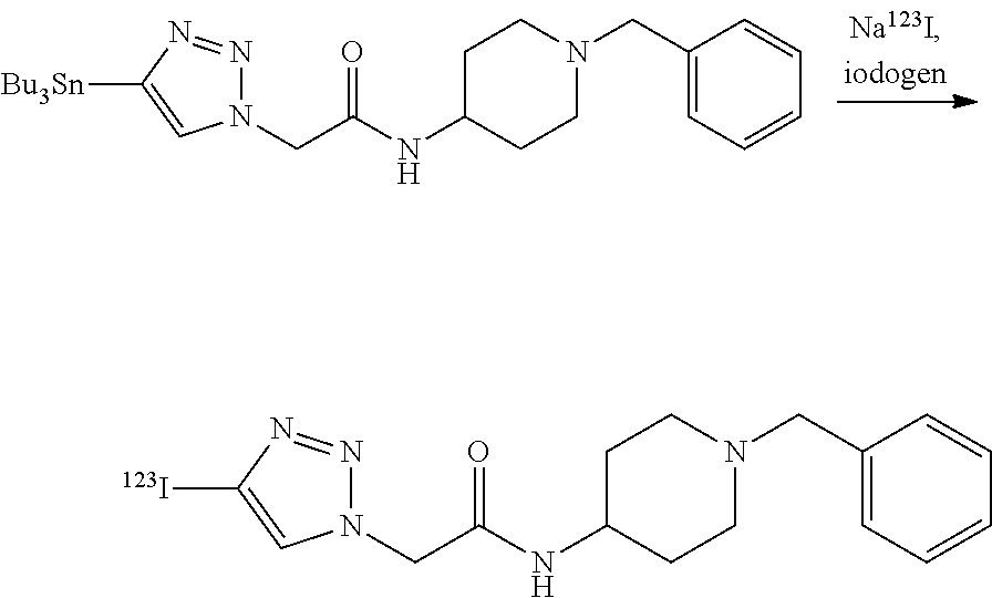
C(C(=O)NC1CCN(CC2=CC=CC=C2)CC1)N1N=NC([Bu3Sn])=C1.C(C(=O)NC1CCN(CC2=CC=CC=C2)CC1)N1N=NC([123I])=C1
